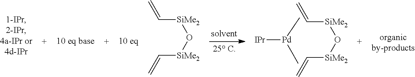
C=C[SiMe2]O[SiMe2]C=C.[IPr][Pd](C)C.C=C[SiMe2]O[SiMe2]C=C
